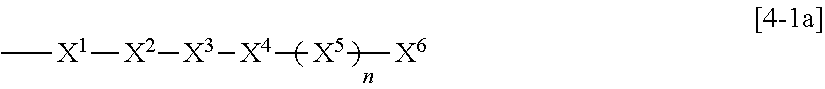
[X1]([X2][X3][X4][X5][X6])C
